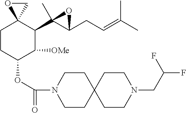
C1CC(OC(=O)N2CCC3(CC2)CCN(CC(F)F)CC3)C([OMe])C(C2(C)C(CC=C(C)C)O2)C12OC2
